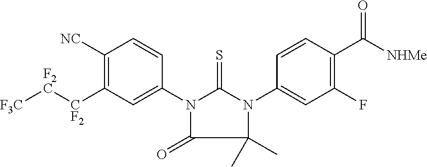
[F2C]([CF2]C1=C([NC])C=CC(N2C(=S)N(C3=CC(F)=C(C(=O)[NHMe])C=C3)C(C)(C)C2=O)=C1)[F3C]
